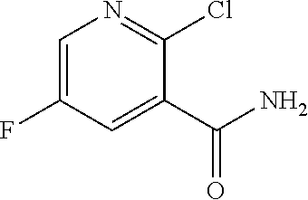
C1=C(F)C=C(C(=O)N)C(Cl)=N1
